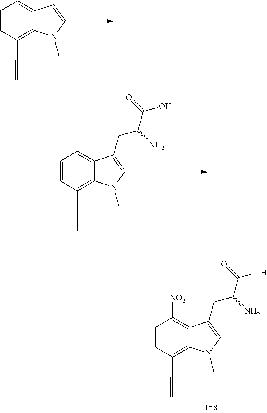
C1=CC(C#C)=C2C(=C1)C=CN2C.C1=CC(C#C)=C2C(=C1)C(CC(C(=O)O)N)=CN2C.C1=CC(C#C)=C2C(=C1[NO2])C(CC(C(=O)O)N)=CN2C
